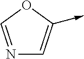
N1=COC(->C)=C1
